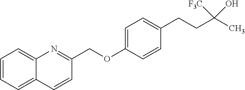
C1=CC=C2C(=C1)N=C(COC1=CC=C(CCC(C)([F3C])O)C=C1)C=C2
